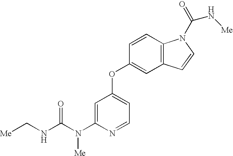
N(C(N(C1=CC(OC2=CC3=C(C=C2)N(C(=O)N[Me])C=C3)=CC=N1)[Me])=O)C[Me]
